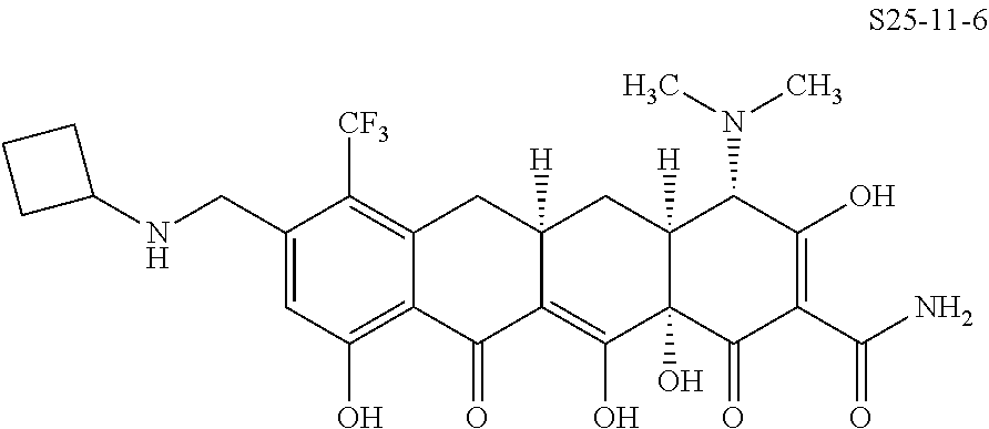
C1(CNC2CCC2)=CC(O)=C2C(=C1[CF3])CC1([H])C(=C(O)C3(O)C([H])(C1)C(N(C)C)C(O)=C(C(N)=O)C3=O)C2=O
